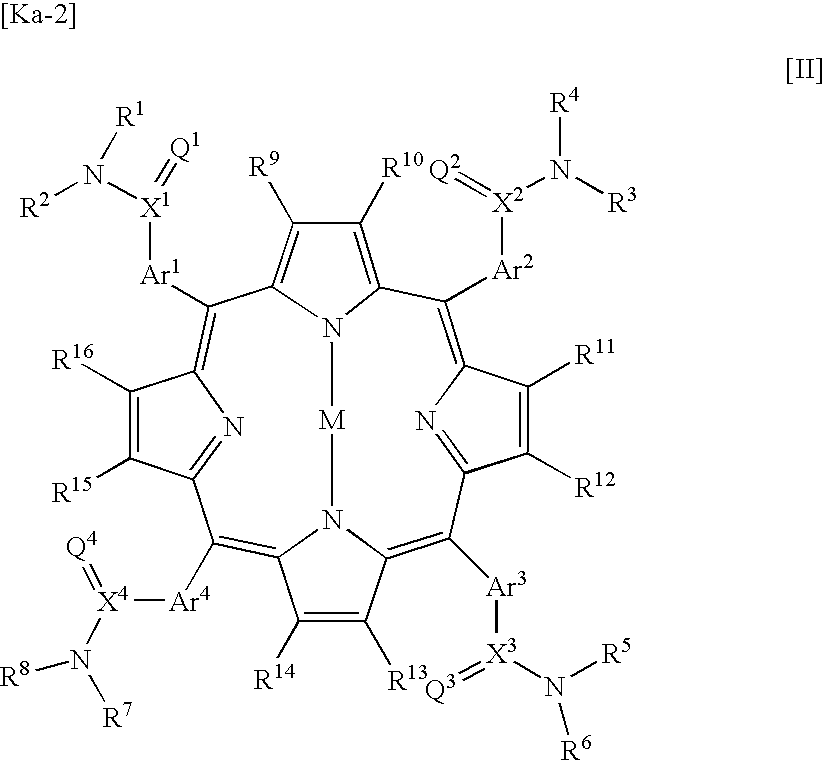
C1([Ar2][X2](N([R4])[R3])=[Q2])=C2N=C(C([R12])=C2[R11])C([Ar3][X3](N([R5])[R6])=[Q3])=C2N3C(=C([Ar4][X4](N([R7])[R8])=[Q4])C4=NC(=C([Ar1][X1](N([R1])[R2])=[Q1])C5=C([R9])C([R10])=C1N5[M]3)C([R16])=C4[R15])C([R14])=C2[R13]
